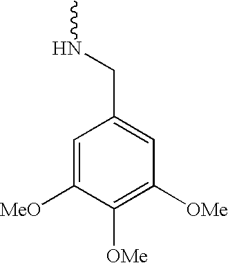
C1=C([OMe])C([OMe])=C([OMe])C=C1CNC
